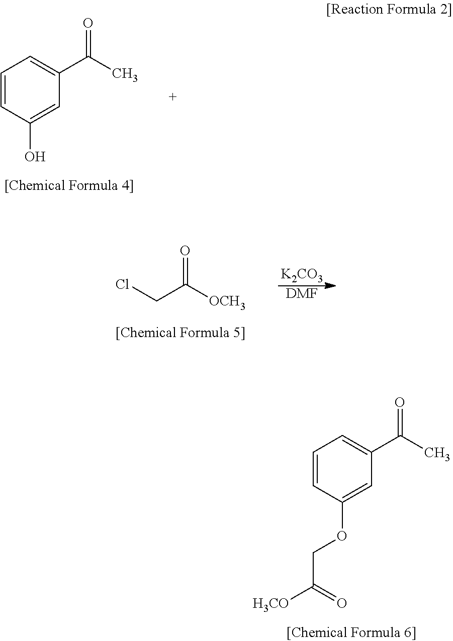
C1=CC(OCC([H3CO])=O)=CC(C(C)=O)=C1.C1=CC(O)=CC(C(C)=O)=C1.ClCC([OCH3])=O.[K2CO3].[DMF]
